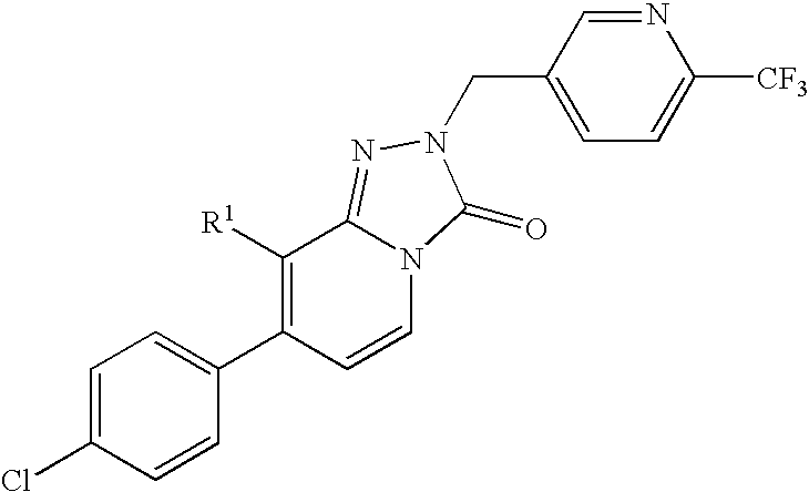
[R1]C1=C(C2=CC=C(Cl)C=C2)C=CN2C1=NN(CC1=CC=C([CF3])N=C1)C2=O
